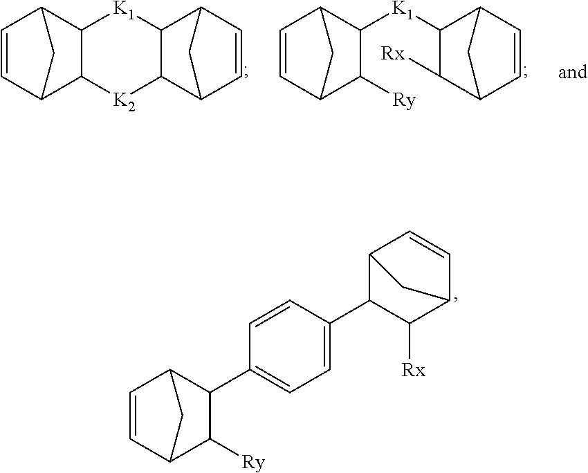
C1=CC2C3C(C1C2)[K2]C1C([K1]3)C2C=CC1C2.C1=CC2C([K1]C3C([Rx])C4C=CC3C4)C([Ry])C1C2.C1=CC2C(C3=CC=C(C4C([Rx])C5C=CC4C5)C=C3)C([Ry])C1C2
